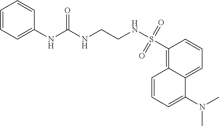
C1(S(NCCNC(NC2=CC=CC=C2)=O)(=O)=O)=C2C(=CC=C1)C(N(C)C)=CC=C2
